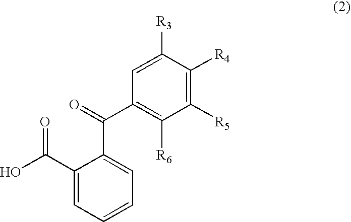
C1=C([R3])C([R4])=C([R5])C([R6])=C1C(=O)C1=CC=CC=C1C(=O)O
